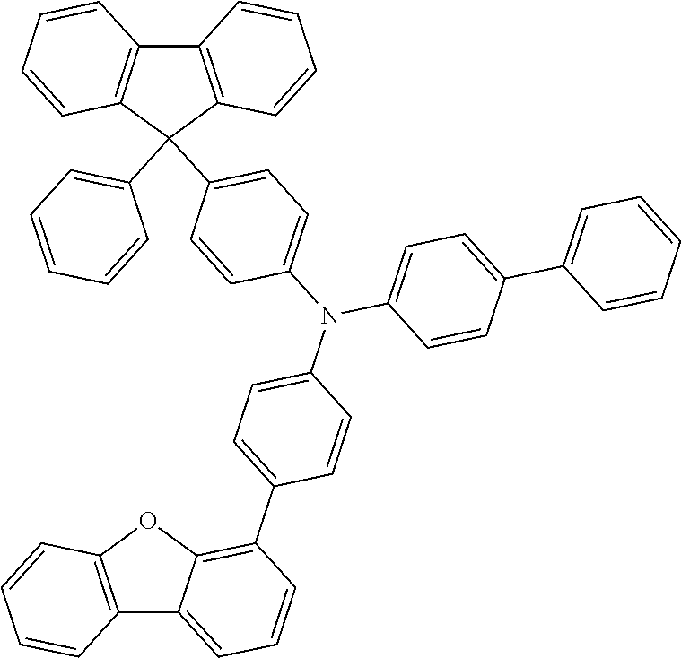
C12=C(OC3=C(C4=CC=C(N(C5=CC=C(C6(C7=CC=CC=C7)C7=C(C8=C6C=CC=C8)C=CC=C7)C=C5)C5=CC=C(C6=CC=CC=C6)C=C5)C=C4)C=CC=C13)C=CC=C2
